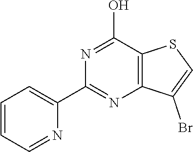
N1=C(O)C2=C(N=C1C1=CC=CC=N1)C(Br)=CS2
